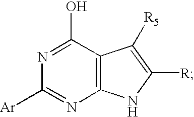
C12=C(C(O)=NC([Ar])=N1)C([R5])=C([R])N2
